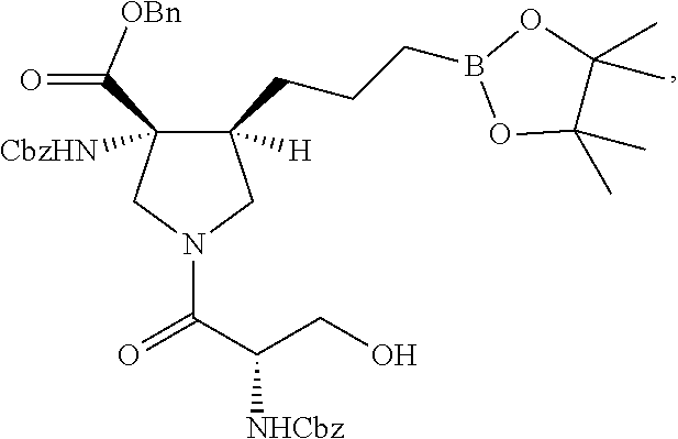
C1([H])(CCCB2OC(C)(C)C(C)(C)O2)C([CbzHN])(C(=O)[OBn])CN(C(=O)C(CO)[NHCbz])C1
